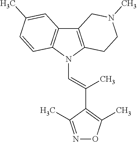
C12=C(N(C=C(C3=C(C)ON=C3C)C)C3=C1C=C(C)C=C3)CCN(C)C2
